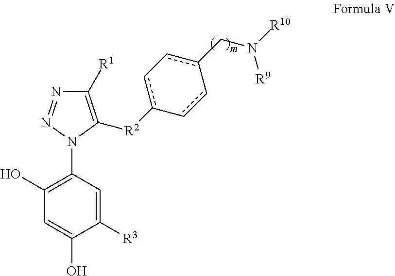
C1([R3])=CC(N2C([R2]c3c-cc(CN([R10])[R9])-cc-3)=C([R1])N=N2)=C(O)C=C1O
